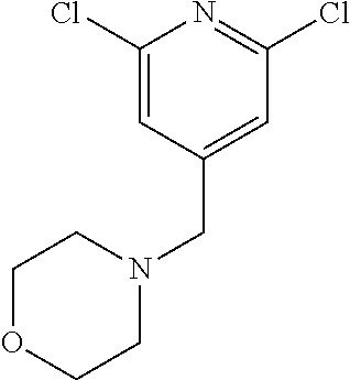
C1(Cl)=CC(CN2CCOCC2)=CC(Cl)=N1
